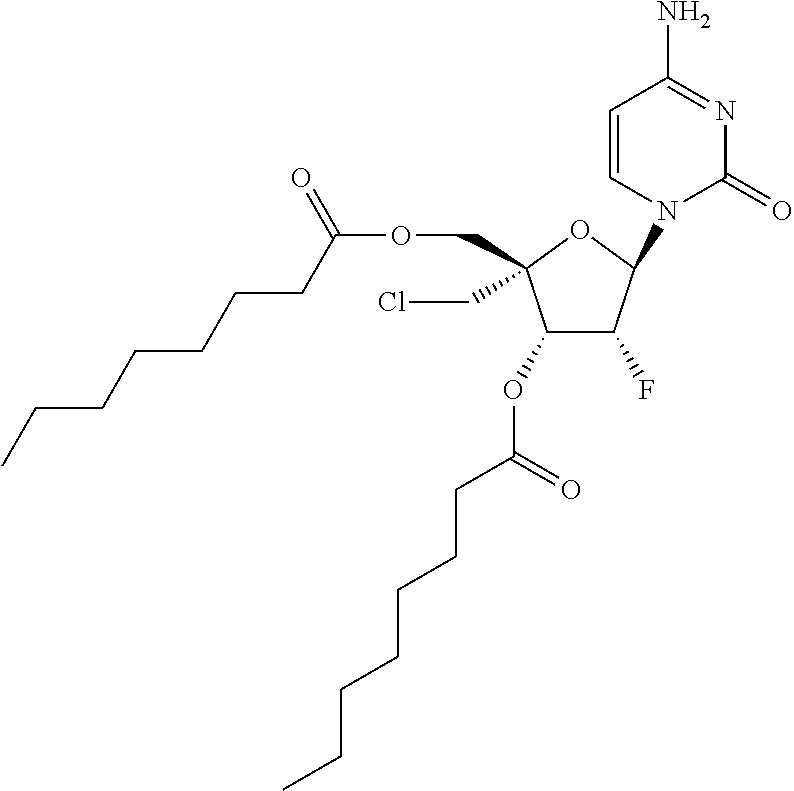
C1(OC(CCCCCCC)=O)C(F)C(N2C=CC(N)=NC2=O)OC1(CCl)COC(CCCCCCC)=O
